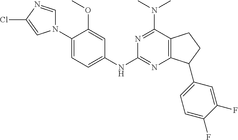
C1(N2C=NC(Cl)=C2)=CC=C(NC2=NC3=C(C(N(C)C)=N2)CCC3C2=CC=C(F)C(F)=C2)C=C1OC
